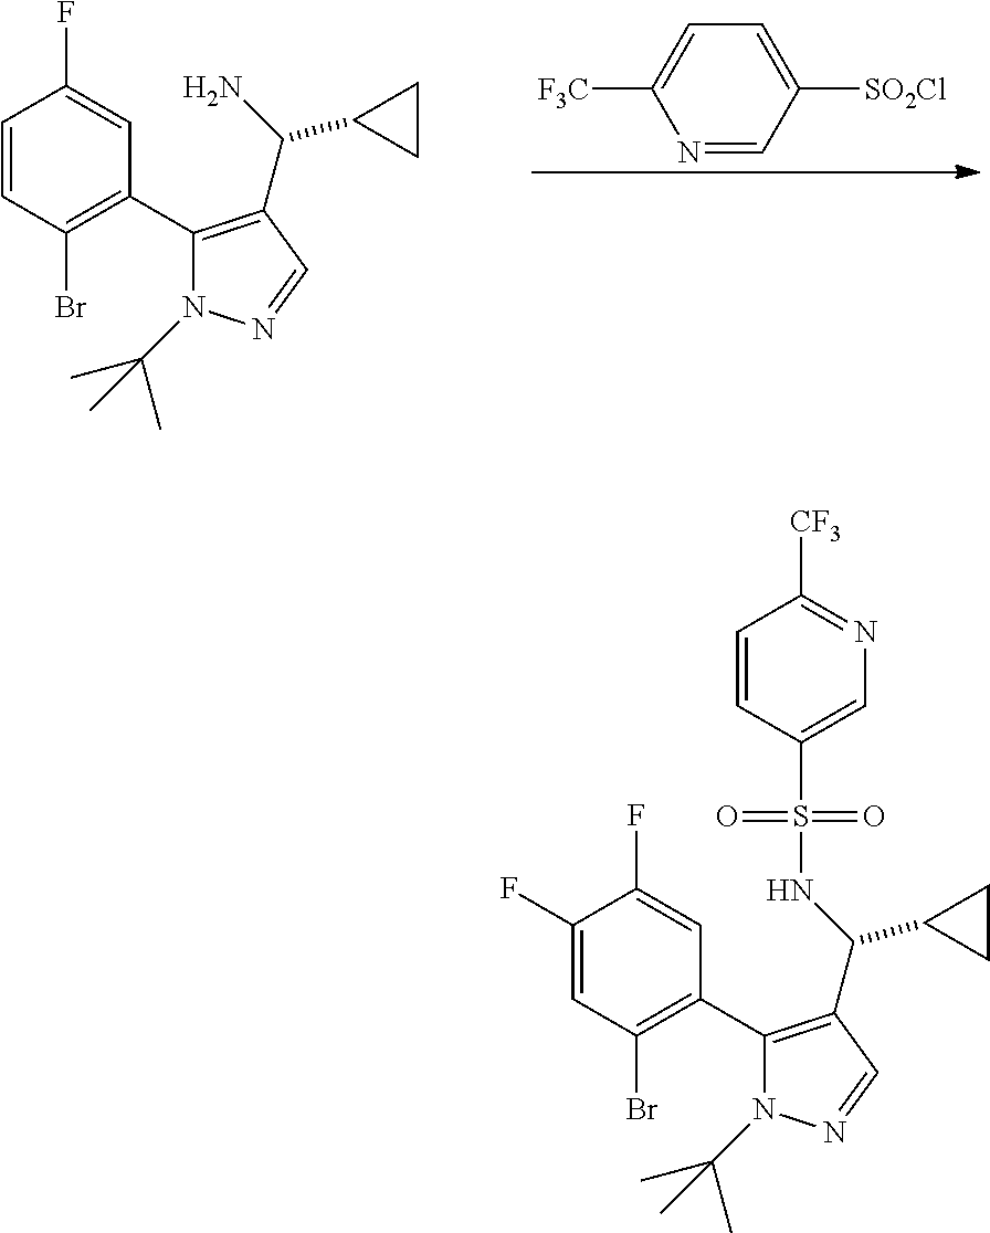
[SO2Cl]C1=CC=C([F3C])N=C1.C1=CC(Br)=C(C2=C(C(N)C3CC3)C=NN2C(C)(C)C)C=C1F.C1(F)=CC(Br)=C(C2=C(C(NS(=O)(=O)C3=CN=C([CF3])C=C3)C3CC3)C=NN2C(C)(C)C)C=C1F
